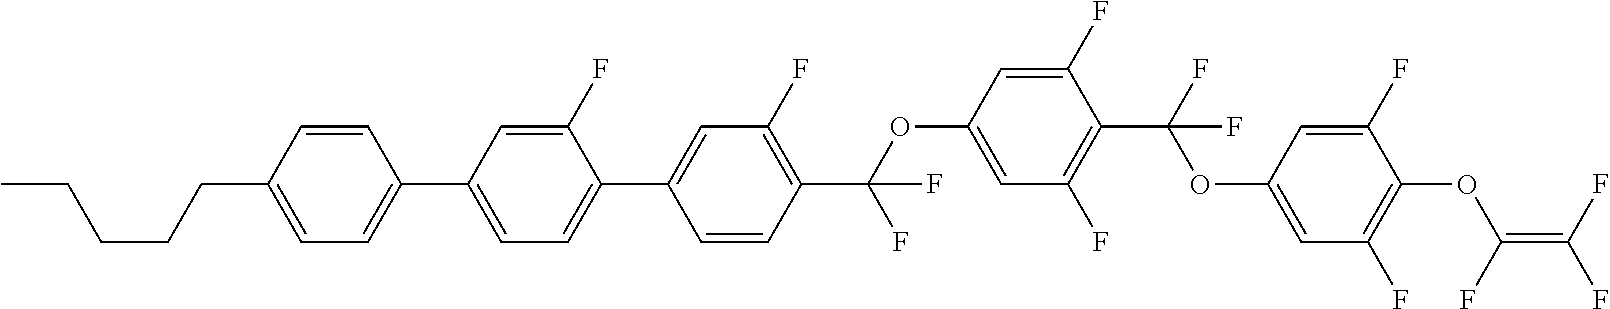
O(C1=CC(F)=C(C(F)(OC2=CC(F)=C(OC(=C(F)F)F)C(F)=C2)F)C(F)=C1)C(C1=C(F)C=C(C2=CC=C(C3=CC=C(CCCCC)C=C3)C=C2F)C=C1)(F)F
